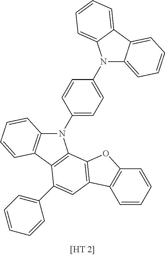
N1(C2=CC=C(N3C4=C(C5=C3C3=C(C=C5C5=CC=CC=C5)C5=C(O3)C=CC=C5)C=CC=C4)C=C2)C2=CC=CC=C2C2=CC=CC=C12
